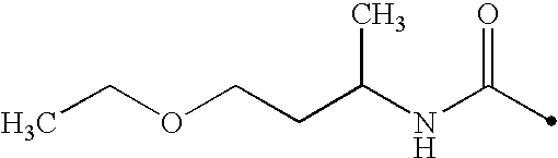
C(NC(=O)C)(CCOCC)C
